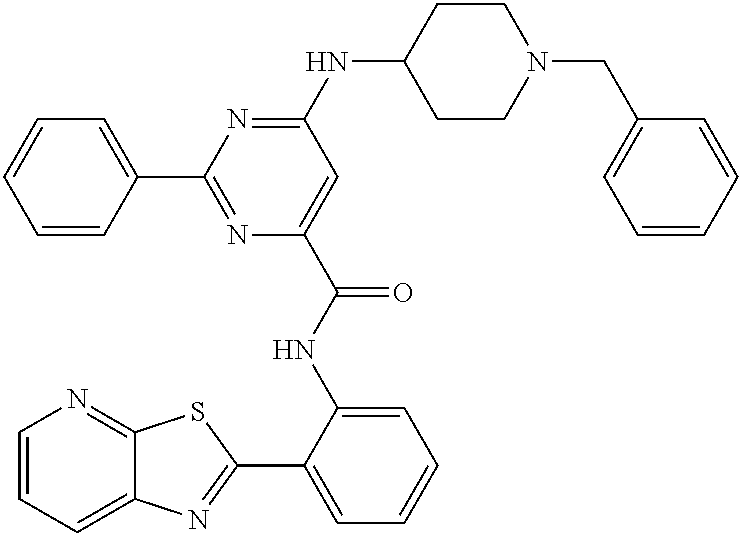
C1=CC=C2C(=N1)SC(C1=CC=CC=C1NC(=O)C1=CC(NC3CCN(CC4=CC=CC=C4)CC3)=NC(C3=CC=CC=C3)=N1)=N2
